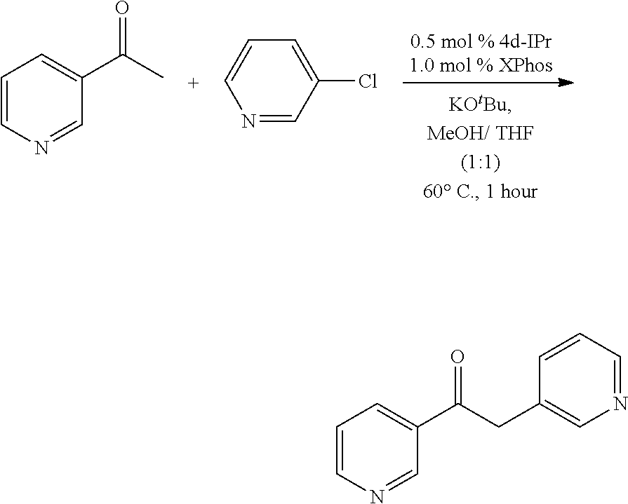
C1=CN=CC(C(C)=O)=C1.C1=CN=CC(Cl)=C1.C1=CN=CC(C(CC2=CN=CC=C2)=O)=C1
